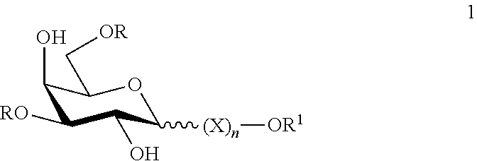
C1(O)C([RO])C(O)C([(X)n][OR1])OC1C[OR]
